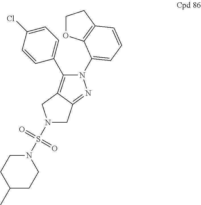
N1(S(N2CCC(C)CC2)(=O)=O)CC2=NN(C3=CC=CC4=C3OCC4)C(C3=CC=C(Cl)C=C3)=C2C1
